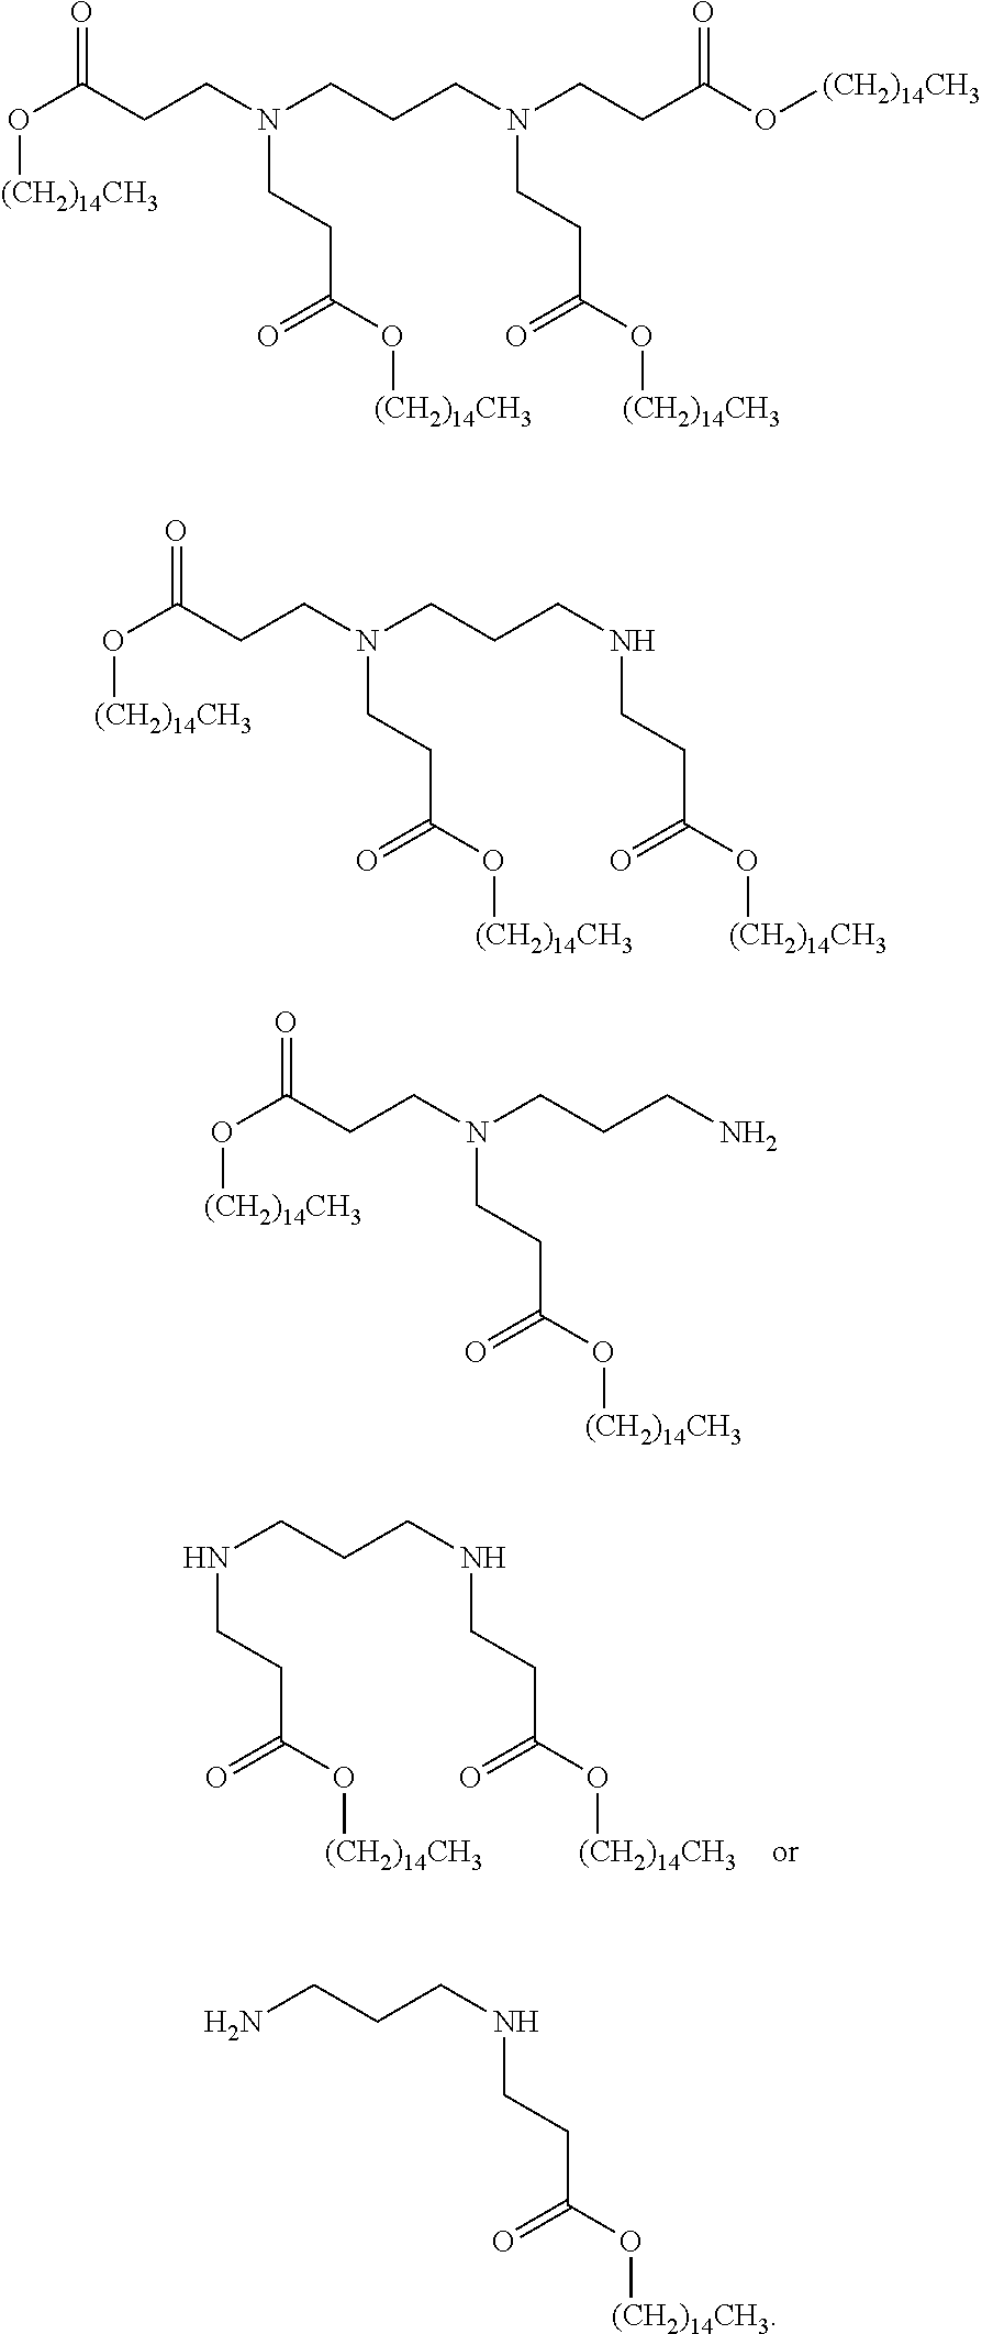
N(CCCNCCC(O[(CH2)14CH3])=O)CCC(O[(CH2)14CH3])=O.O=C(CCN(CCCN(CCC(O[(CH2)14CH3])=O)CCC(O[(CH2)14CH3])=O)CCC(O[(CH2)14CH3])=O)O[(CH2)14CH3].O=C(CCN(CCCNCCC(O[(CH2)14CH3])=O)CCC(O[(CH2)14CH3])=O)O[(CH2)14CH3].O=C(CCN(CCCN)CCC(O[(CH2)14CH3])=O)O[(CH2)14CH3].NCCCNCCC(O[(CH2)14CH3])=O
